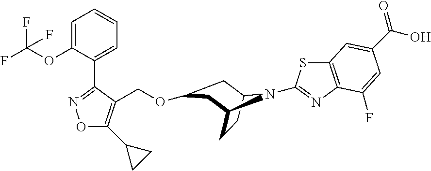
O1N=C(C2=CC=CC=C2OC(F)(F)F)C(COC2CC3CCC(C2)N3C2=NC3=C(S2)C=C(C(=O)O)C=C3F)=C1C1CC1
